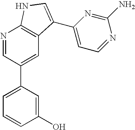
N1=CC(C2=CC=CC(O)=C2)=CC2=C1NC=C2C1=CC=NC(N)=N1
